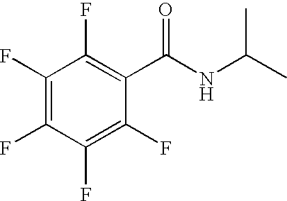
C1(F)=C(F)C(F)=C(F)C(C(NC(C)C)=O)=C1F
